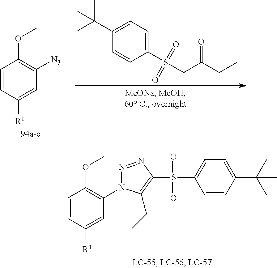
C1=CC([R1])=CC([N3])=C1OC.C1(S(CC(CC)=O)(=O)=O)=CC=C(C(C)(C)C)C=C1.C1=CC([R1])=CC(N2N=NC(S(C3=CC=C(C(C)(C)C)C=C3)(=O)=O)=C2CC)=C1OC
